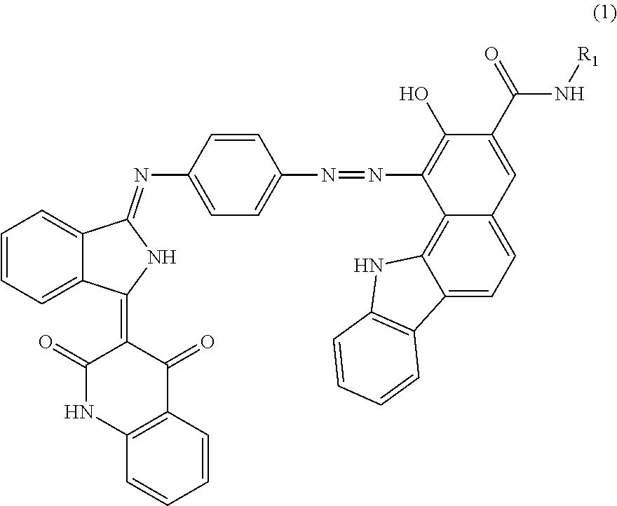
C1=CC=C2C(=C1)C(=NC1=CC=C(N=NC3=C(O)C(C(=O)N[R1])=CC4=CC=C5C(=C34)NC3=C5C=CC=C3)C=C1)NC2=C1C(=O)NC2=C(C1=O)C=CC=C2
